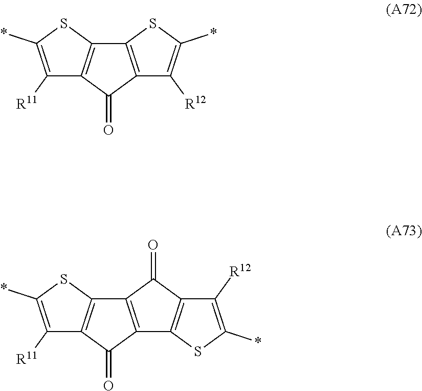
C1([R11])=C(*)SC2=C1C(=O)C1=C2SC(*)=C1[R12].C1([R11])=C(*)SC2=C1C(=O)C1=C2C(=O)C2=C1SC(*)=C2[R12]
